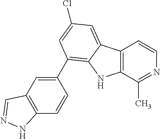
C12=C(C(C)=NC=C1)NC1=C(C3=CC4=C(C=C3)NN=C4)C=C(Cl)C=C21
